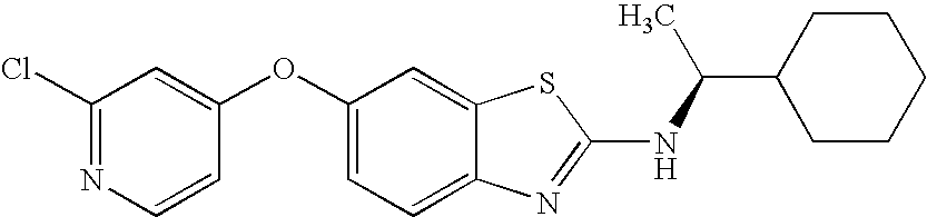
N1=C(Cl)C=C(OC2=CC=C3C(=C2)SC(NC(C2CCCCC2)C)=N3)C=C1
